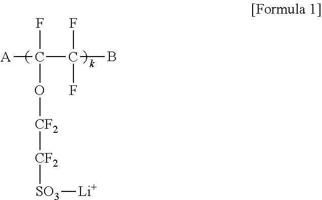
C([A])(C(B)(F)F)(F)O[CF2][CF2][SO3][Li]
